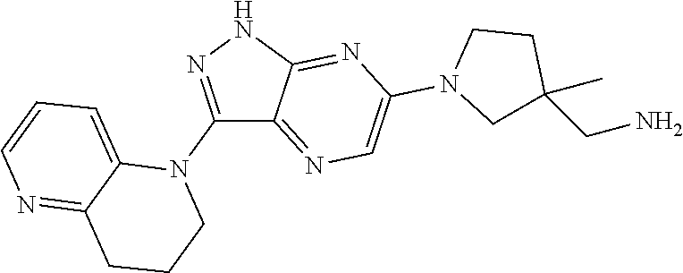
C1(N2C3=CC=CN=C3CCC2)=NNC2=NC(N3CC(CN)(C)CC3)=CN=C12
